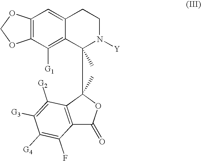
C12=C(C([G1])=C3C(=C1)CCN([Y])C3(C1(C)OC(=O)C3=C1C([G2])=C([G3])C([G4])=C3F)C)OCO2
